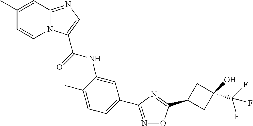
C1(C)=CC2=NC=C(C(=O)NC3=CC(C4=NOC(C5CC(O)(C(F)(F)F)C5)=N4)=CC=C3C)N2C=C1
